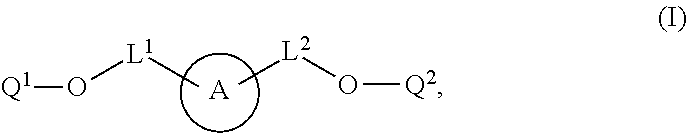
[A].C[L2]O[Q2].[L1](C)O[Q1]
